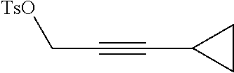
C(#CC1CC1)C[TsO]
